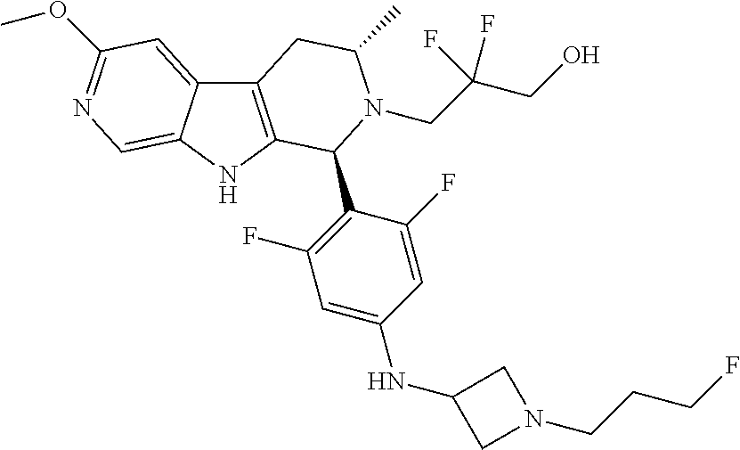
C12=C(NC3=CN=C(OC)C=C13)C(C1=C(F)C=C(NC3CN(CCCF)C3)C=C1F)N(CC(F)(CO)F)C(C)C2
